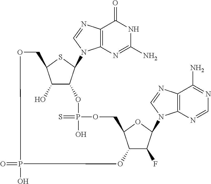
C12=C(N=CN1C1C3C(O)C(S1)COP(O)(=O)OC1C(F)C(N4C5=C(C(N)=NC=N5)N=C4)OC1COP(=S)(O)O3)C(=O)NC(N)=N2
